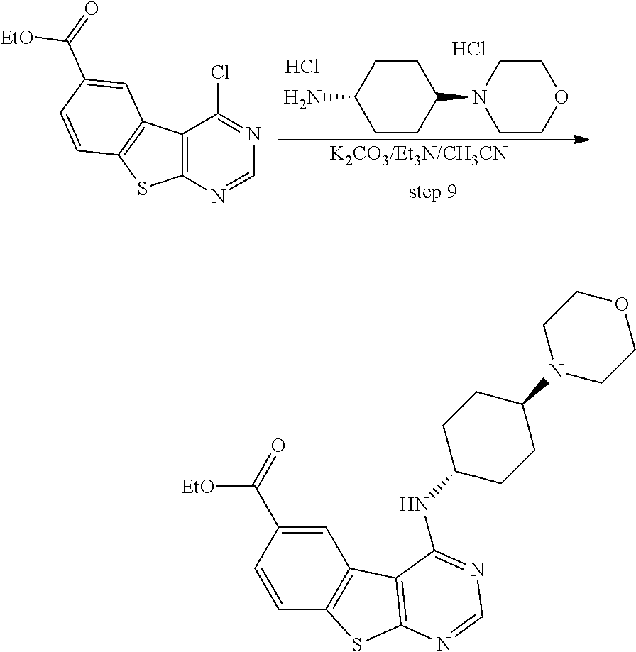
[K2CO3/Et3N/CH3CN].C1CC(N2CCOCC2)CCC1N.Cl.Cl.C12=C(N=CN=C1Cl)SC1=C2C=C(C(=O)[EtO])C=C1.C1=CC(C(=O)[EtO])=CC2=C1SC1=C2C(NC2CCC(N3CCOCC3)CC2)=NC=N1
